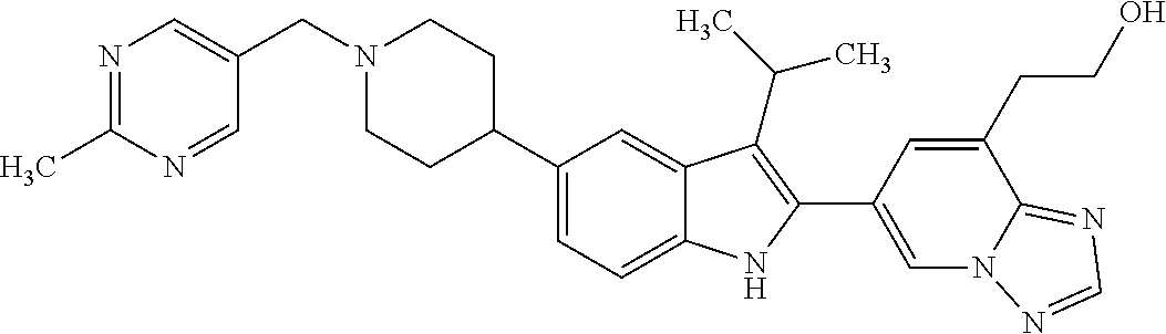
C(N1CCC(C2=CC=C3C(=C2)C(C(C)C)=C(C2=CN4C(=NC=N4)C(CCO)=C2)N3)CC1)C1=CN=C(C)N=C1
